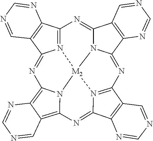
N12=C3C4=C(C1=NC1=C5C(=C6N1[M2]21N2C(=N3)C3=C(C2=NC2=N1C(=N6)C1=C2C=NC=N1)N=CN=C3)C=NC=N5)C=NC=N4
